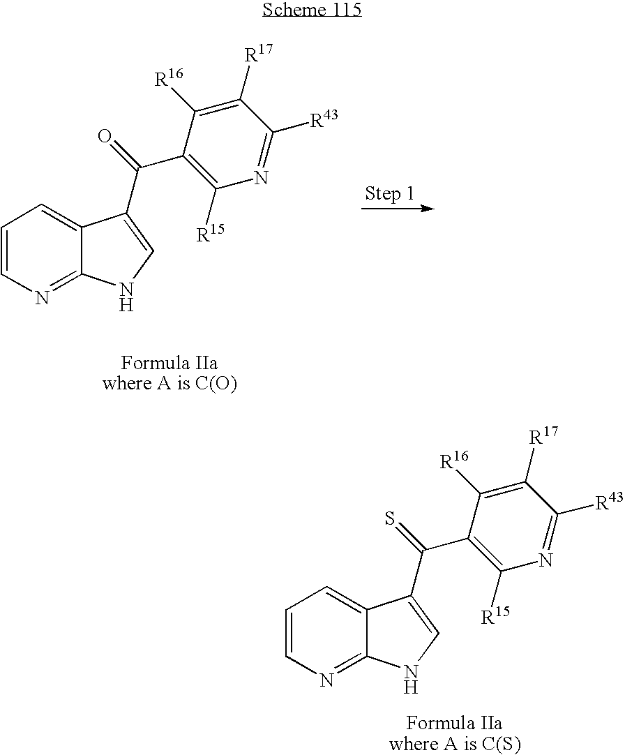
C1=CN=C2C(=C1)C(C(C1=C([R15])N=C([R43])C([R17])=C1[R16])=O)=CN2.C1=CN=C2C(=C1)C(C(C1=C([R15])N=C([R43])C([R17])=C1[R16])=S)=CN2
